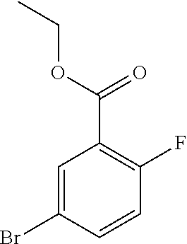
C1=C(Br)C=CC(F)=C1C(OCC)=O
